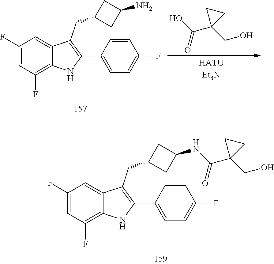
C1(F)=CC(F)=C2C(=C1)C(CC1CC(NC(=O)C3(CO)CC3)C1)=C(C1=CC=C(F)C=C1)N2.C1(F)=CC(F)=C2C(=C1)C(CC1CC(N)C1)=C(C1=CC=C(F)C=C1)N2.C(C1(CO)CC1)(=O)O
